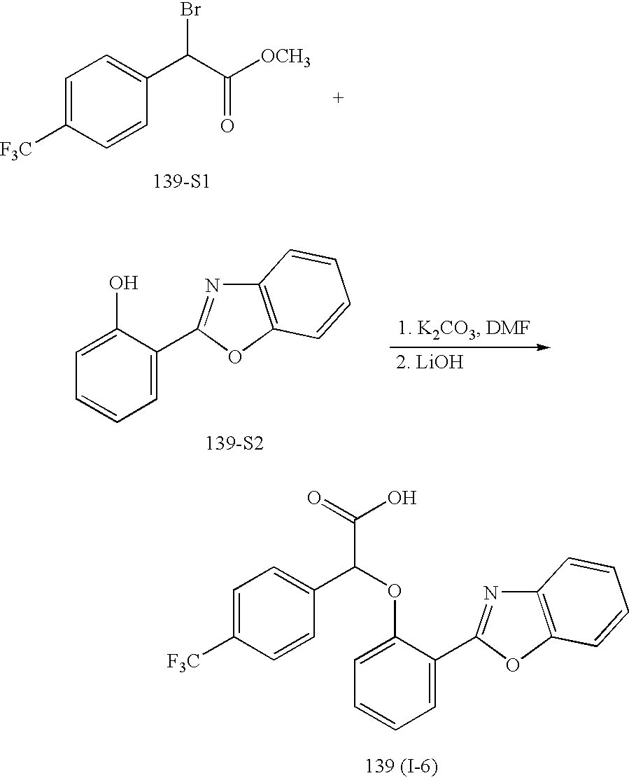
C1=C([F3C])C=CC(C(C(=O)[OCH3])Br)=C1.[139-S1].C1=C(C2=NC3=C(O2)C=CC=C3)C(O)=CC=C1.[139-S2].C1=C(C2=NC3=C(O2)C=CC=C3)C(OC(C(=O)O)C2=CC=C([F3C])C=C2)=CC=C1.[139 (I-6)]
